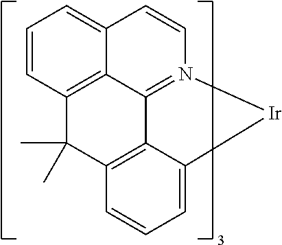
C1=CC2=C3C(=C1)C=CN1=C3C3=C(C2(C)C)C=CC=C3[Ir]1
